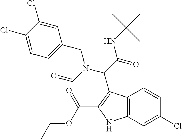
O=CN(C(C(=O)NC(C)(C)C)C1=C(C(OCC)=O)NC2=C1C=CC(Cl)=C2)CC1=CC=C(Cl)C(Cl)=C1
